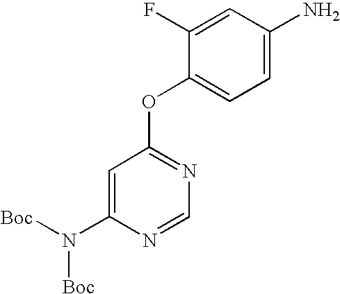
C1=C(N([Boc])[Boc])N=CN=C1OC1=CC=C(N)C=C1F
